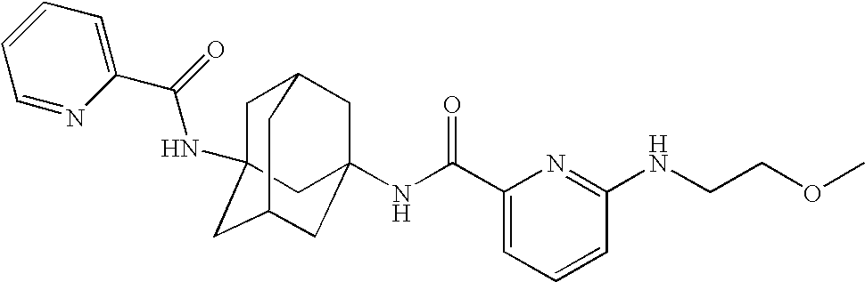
C1C2(NC(C3=CC=CC=N3)=O)CC3CC(NC(C4=CC=CC(NCCOC)=N4)=O)(CC1C3)C2
